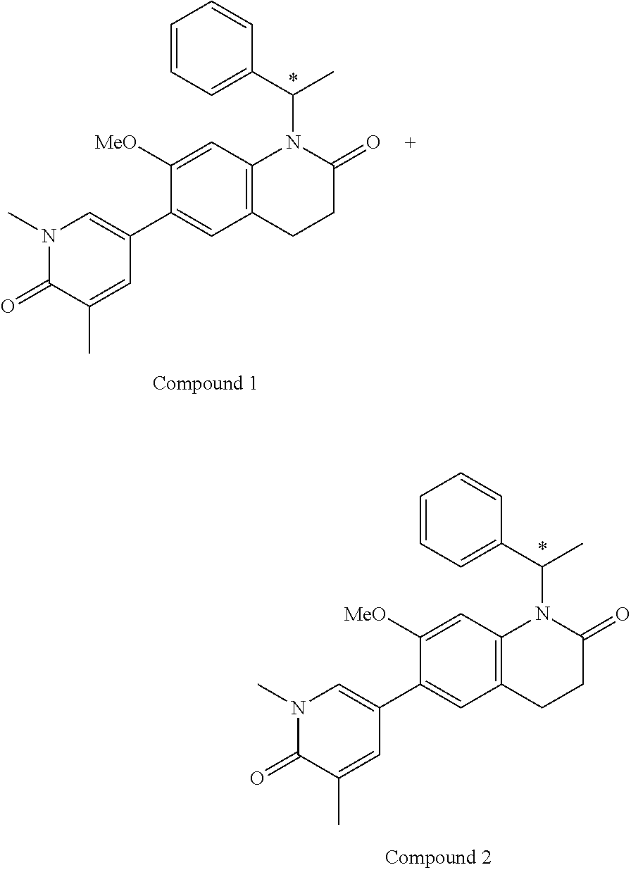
N1(C)C(=O)C(C)=CC(C2=CC3=C(C=C2[MeO])N(C(C2=CC=CC=C2)C)C(=O)CC3)=C1.N1(C)C(=O)C(C)=CC(C2=CC3=C(C=C2[MeO])N(C(C2=CC=CC=C2)C)C(=O)CC3)=C1
